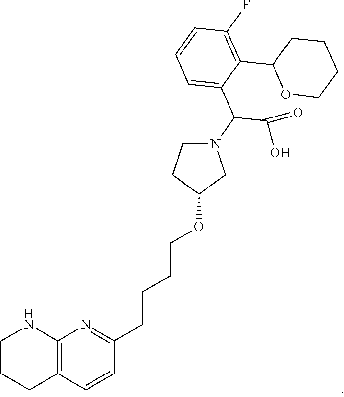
C1CCC2=C(N1)N=C(CCCCOC1CN(C(C3=CC=CC(F)=C3C3OCCCC3)C(=O)O)CC1)C=C2
